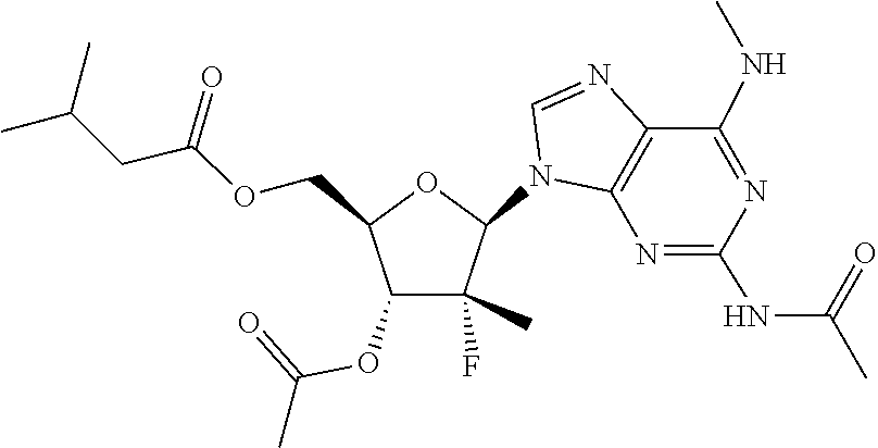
C1=NC2=C(N1C1C(C)(F)C(OC(C)=O)C(COC(CC(C)C)=O)O1)N=C(NC(=O)C)N=C2NC
